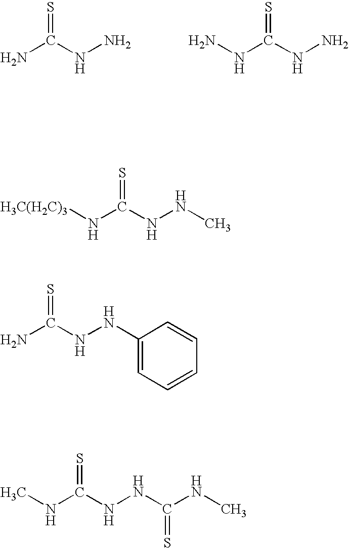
NC(NN)=S.N(C(NN)=S)N.N(C(NNC)=S)[H3C(H2C)3].NC(NNC1=CC=CC=C1)=S.N(C(NNC(NC)=S)=S)C
